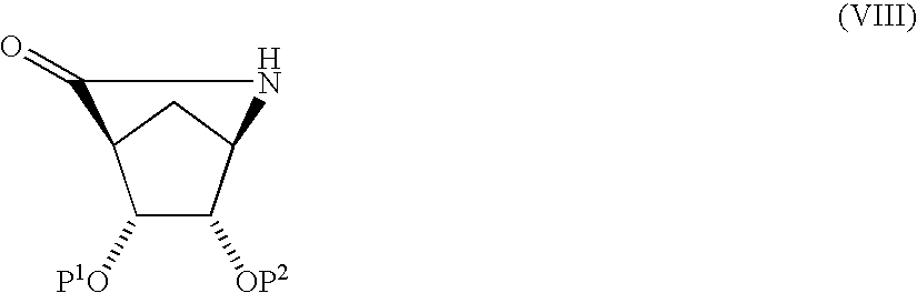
C1([P1O])C([OP2])C2CC1C(=O)N2
